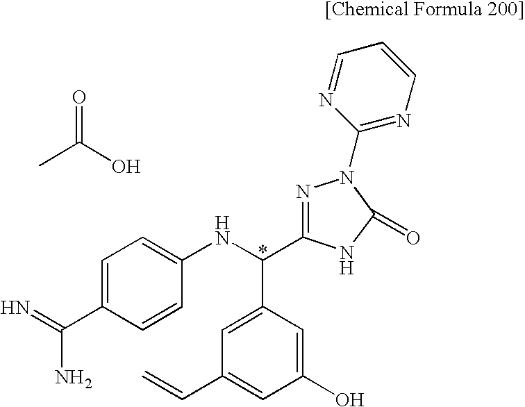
C1=C(C(=N)N)C=CC(NC(C2=CC(C=C)=CC(O)=C2)C2=NN(C3=NC=CC=N3)C(=O)N2)=C1.CC(O)=O
